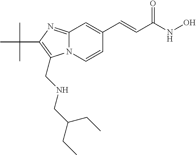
N12C(=NC(C(C)(C)C)=C1CNCC(CC)CC)C=C(C=CC(NO)=O)C=C2
